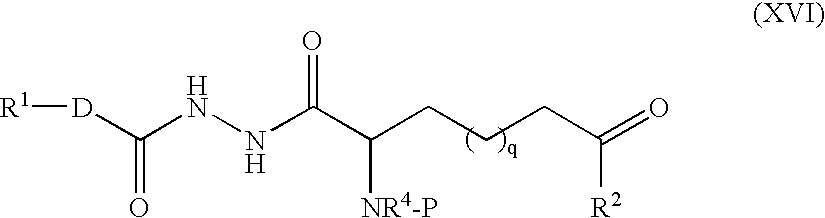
C(C(CCCC(=O)[R2])[NR4-P])(NNC([D][R1])=O)=O
